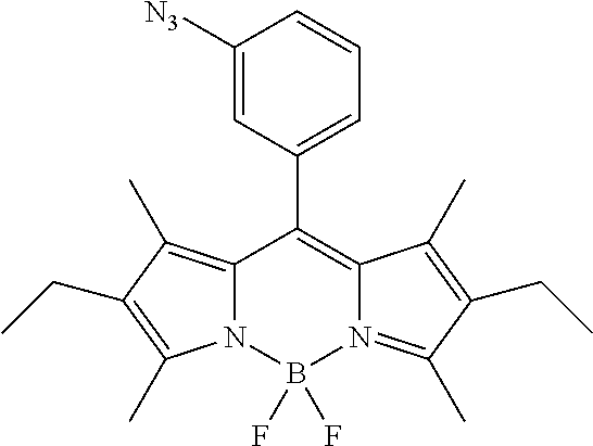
C12=C(C)C(CC)=C(C)N1B(F)(F)N1=C(C)C(CC)=C(C)C1=C2C1=CC=CC([N3])=C1
